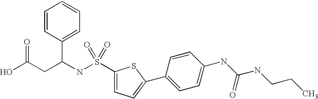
OC(CC(NS(=O)(C1=CC=C(C2=CC=C(NC(NCCC)=O)C=C2)S1)=O)C1=CC=CC=C1)=O
